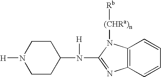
C1CC(N([H])C2=NC3=C(N2[(CHRa)n][Rb])C=CC=C3)CCN1[H]
